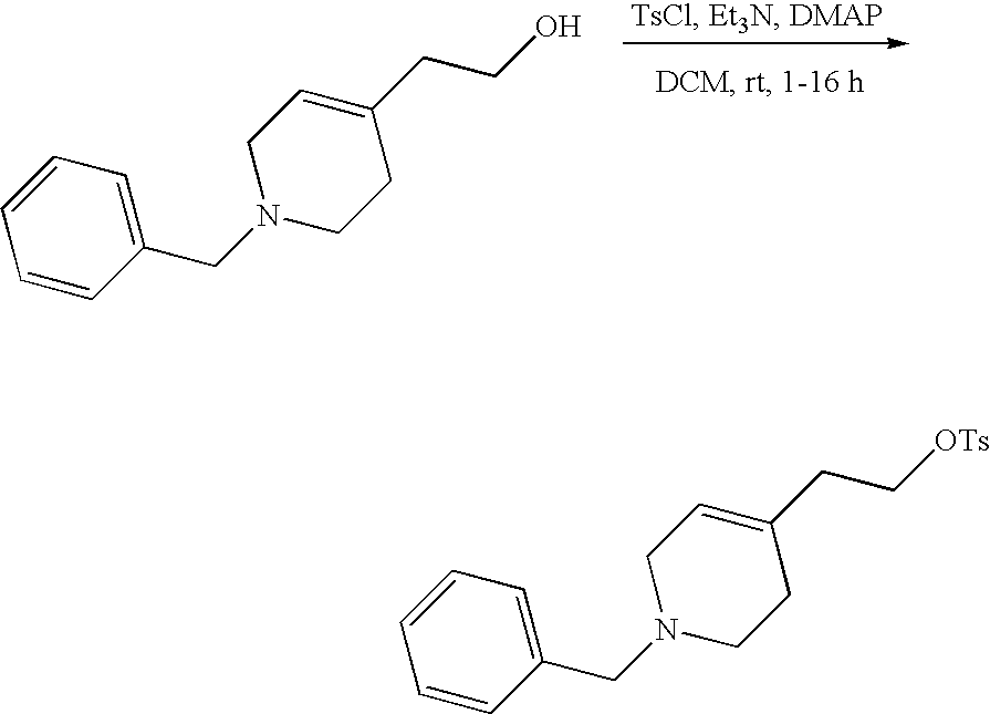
C1=CC(CN2CCC(CCO)=CC2)=CC=C1.C1=CC(CN2CCC(CC[OTs])=CC2)=CC=C1
